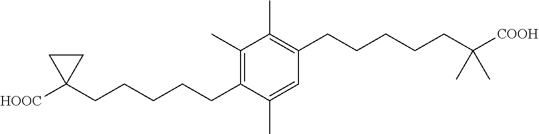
C1(C)=C(CCCCCC2([HOOC])CC2)C(C)=CC(CCCCCC([COOH])(C)C)=C1C
